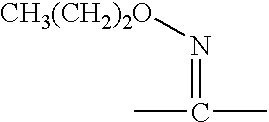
CC(C)=N[CH3(CH2)2O]
